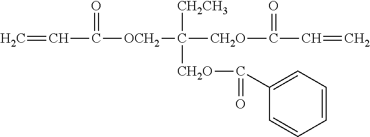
C=CC(=O)[OCH2]C([CH2CH3])([CH2O]C(=O)C1=CC=CC=C1)[CH2O]C(=O)C=C
